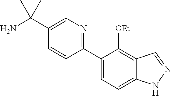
C1(C(N)(C)C)=CN=C(C2=CC=C3C(=C2[OEt])C=NN3)C=C1
